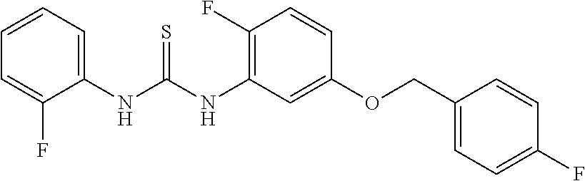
C1(NC(NC2=C(F)C=CC(OCC3=CC=C(F)C=C3)=C2)=S)=CC=CC=C1F
